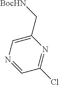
C1(C[BocHN])=CN=CC(Cl)=N1
